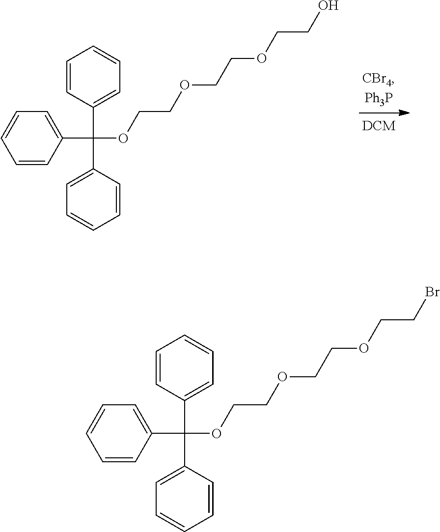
C1(C(OCCOCCOCCO)(C2=CC=CC=C2)C2=CC=CC=C2)=CC=CC=C1.C1(C(OCCOCCOCCBr)(C2=CC=CC=C2)C2=CC=CC=C2)=CC=CC=C1
